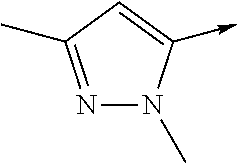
N1=C(C)C=C(->C)N1C
